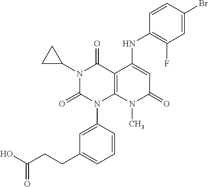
C1(NC2=CC(=O)N(C)C3=C2C(=O)N(C2CC2)C(=O)N3C2=CC(CCC(O)=O)=CC=C2)=C(F)C=C(Br)C=C1
